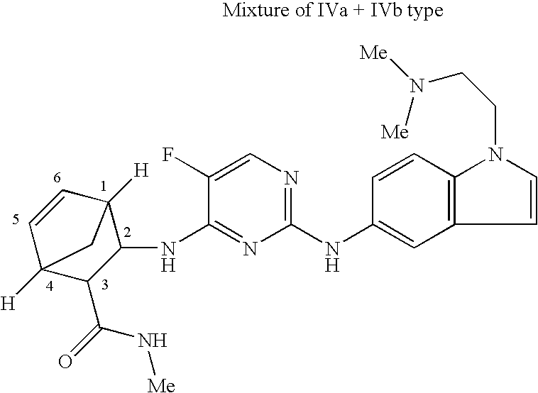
C1(NC2=CC3=C(C=C2)N(CCN([Me])[Me])C=C3)=NC=C(F)C(NC2C3([H])C=CC([H])(C2C(=O)N[Me])C3)=N1
